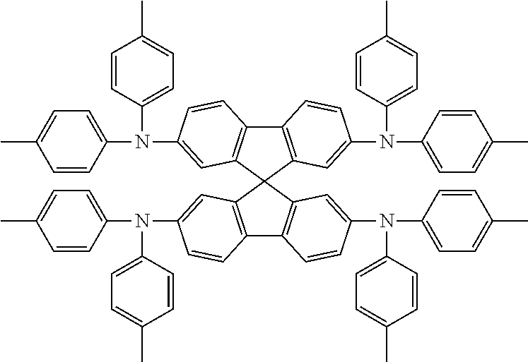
C12=C(C3(C4=C1C=CC(N(C1=CC=C(C)C=C1)C1=CC=C(C)C=C1)=C4)C1=C(C4=C3C=C(N(C3=CC=C(C)C=C3)C3=CC=C(C)C=C3)C=C4)C=CC(N(C3=CC=C(C)C=C3)C3=CC=C(C)C=C3)=C1)C=C(N(C1=CC=C(C)C=C1)C1=CC=C(C)C=C1)C=C2
